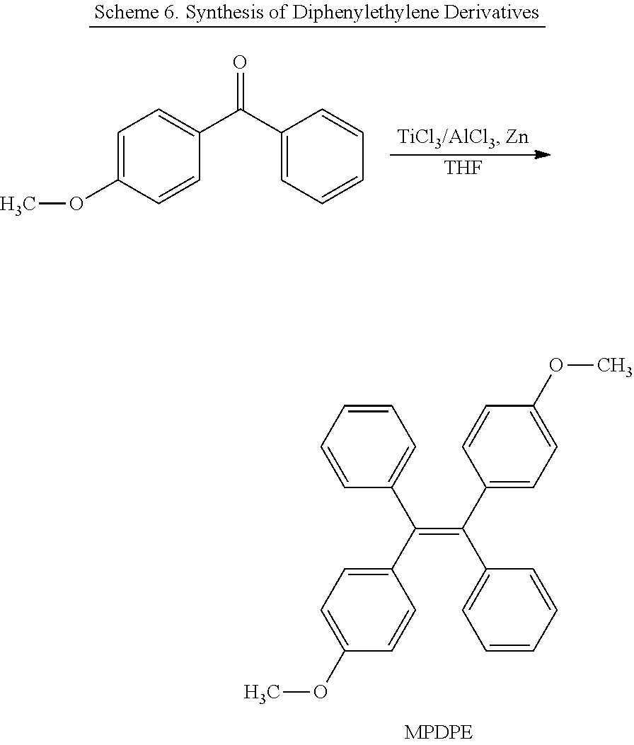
C1=CC=CC(C(C2=CC=C(OC)C=C2)=C(C2=CC=C(OC)C=C2)C2=CC=CC=C2)=C1.[THF].C1=C(OC)C=CC(C(C2=CC=CC=C2)=O)=C1
